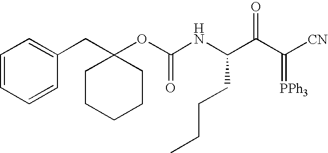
C1=CC=CC(CC2(OC(NC(C(C([CN])=[PPh3])=O)CCCC)=O)CCCCC2)=C1
